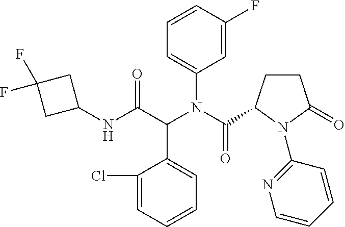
C1=CC=C(Cl)C(C(C(NC2CC(F)(F)C2)=O)N(C(=O)C2CCC(=O)N2C2=NC=CC=C2)C2=CC=CC(F)=C2)=C1
